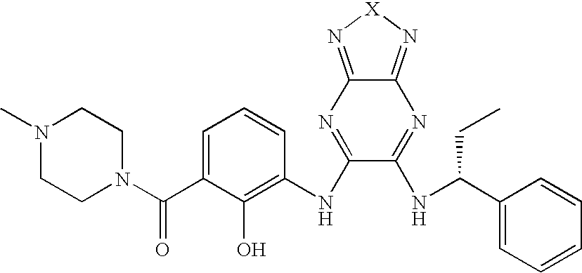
C1=C(C(N2CCN(C)CC2)=O)C(O)=C(NC2=NC3=N[X]N=C3N=C2NC(C2=CC=CC=C2)CC)C=C1
